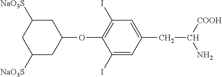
O(C1=C(I)C=C(CC([COOH])N)C=C1I)C1CC([NaO3S])CC([NaO3S])C1
